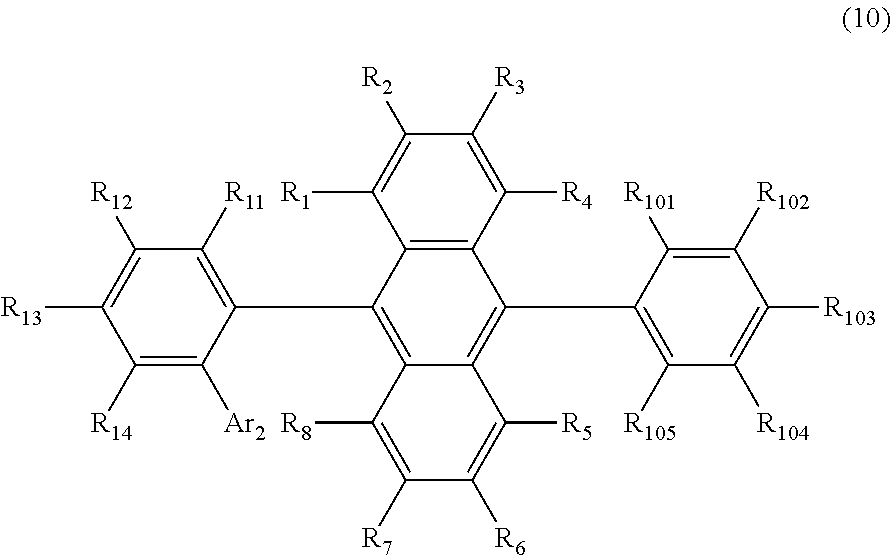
C1([R14])=C([Ar2])C(C2=C3C(=C(C4=C([R105])C([R104])=C([R103])C([R102])=C4[R101])C4=C2C([R1])=C([R2])C([R3])=C4[R4])C([R5])=C([R6])C([R7])=C3[R8])=C([R11])C([R12])=C1[R13]
